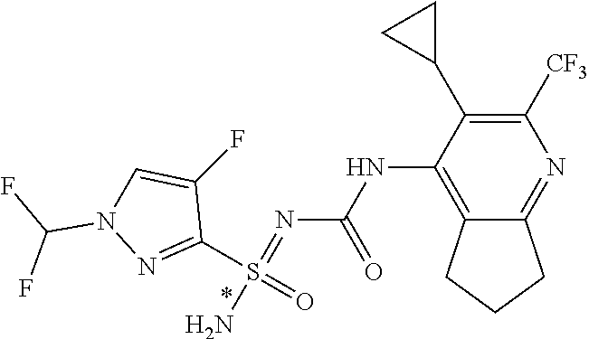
C1([CF3])=C(C2CC2)C(NC(N=S(N)(C2=NN(C(F)F)C=C2F)=O)=O)=C2C(=N1)CCC2
